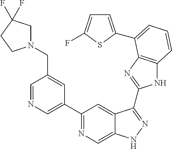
C1=NC=C(C2=NC=C3C(=C2)C(C2=NC4=C(N2)C=CC=C4C2=CC=C(F)S2)=NN3)C=C1CN1CC(F)(F)CC1
